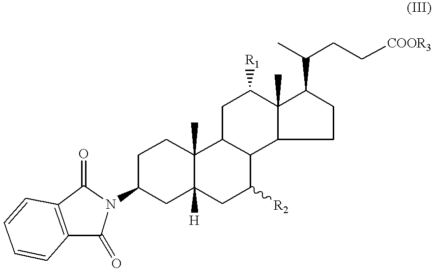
C1CC2(C)C([H])(CC1N1C(=O)C3=C(C1=O)C=CC=C3)CC([R2])C1C2CC([R1])C2(C)C1CCC2C(CC[COOR3])C
